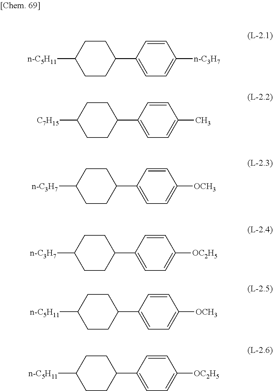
C1CC([n-C5H11])CCC1C1=CC=C([n-C3H7])C=C1.C1CC([C7H15])CCC1C1=CC=C(C)C=C1.C1CC([n-C3H7])CCC1C1=CC=C([OCH3])C=C1.C1CC([n-C3H7])CCC1C1=CC=C([OC2H5])C=C1.C1CC([n-C5H11])CCC1C1=CC=C([OCH3])C=C1.C1CC([n-C5H11])CCC1C1=CC=C([OC2H5])C=C1
